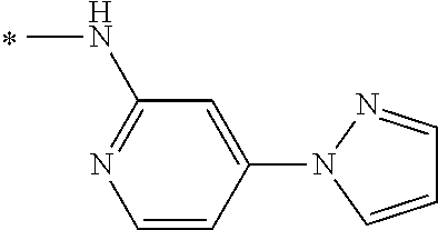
C1=CC(N2C=CC=N2)=CC(NC)=N1
